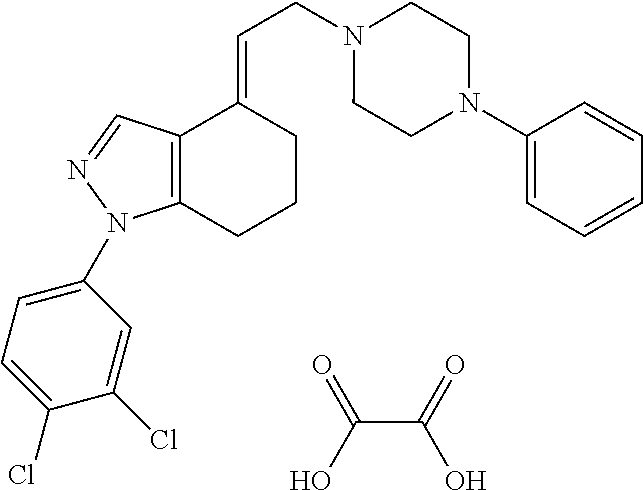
C12=C(CCCC1=CCN1CCN(C3=CC=CC=C3)CC1)N(C1=CC=C(Cl)C(Cl)=C1)N=C2.O=C(O)C(=O)O
